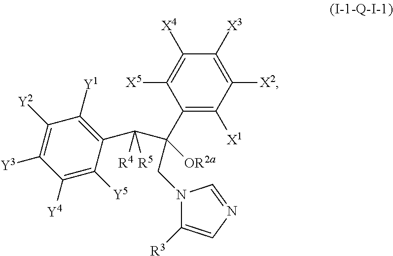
N1(CC([OR2a])(C2=C([X1])C([X2])=C([X3])C([X4])=C2[X5])C(C2=C([Y1])C([Y2])=C([Y3])C([Y4])=C2[Y5])([R5])[R4])C([R3])=CN=C1
